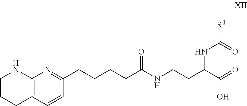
C12=C(NCCC1)N=C(CCCCC(=O)NCCC(C(=O)O)NC([R1])=O)C=C2
